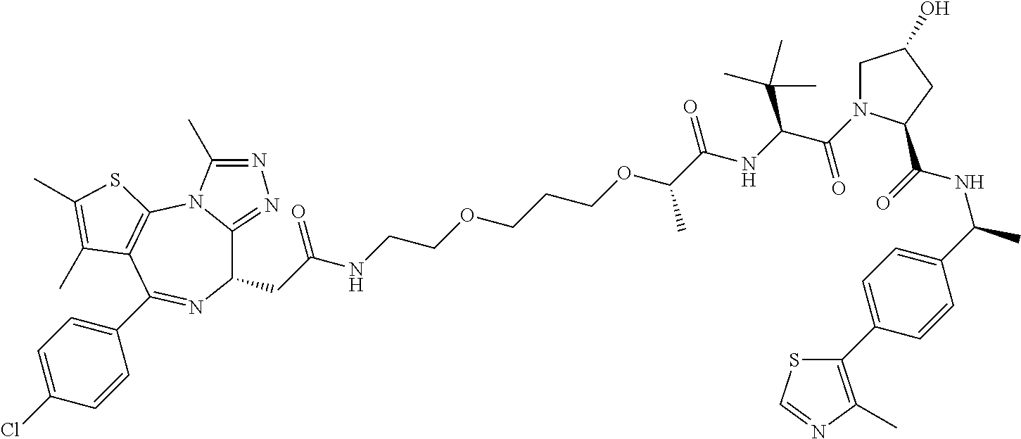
C1(CC(NCCOCCCOC(C(NC(C(=O)N2CC(O)CC2C(=O)NC(C)C2=CC=C(C3=C(C)N=CS3)C=C2)C(C)(C)C)=O)C)=O)C2=NN=C(C)N2C2=C(C(C3=CC=C(Cl)C=C3)=N1)C(C)=C(C)S2
